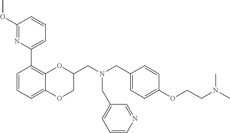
C1(OC)=NC(C2=C3C(=CC=C2)OCC(CN(CC2=CC=C(OCCN(C)C)C=C2)CC2=CC=CN=C2)O3)=CC=C1
